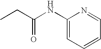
CCC(NC1=CC=CC=N1)=O
